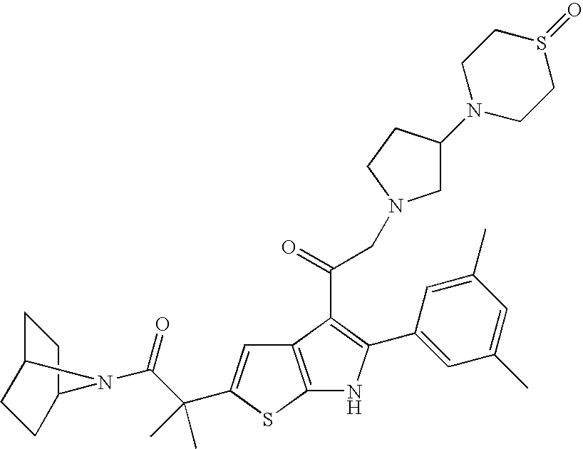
C12=C(SC(C(C(=O)N3C4CCC3CC4)(C)C)=C1)NC(C1=CC(C)=CC(C)=C1)=C2C(=O)CN1CC(N2CCS(=O)CC2)CC1
